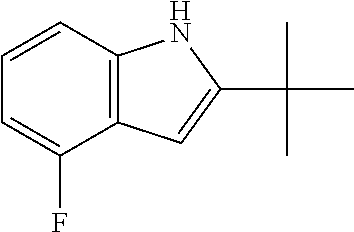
C12=C(C=CC=C1F)NC(C(C)(C)C)=C2
